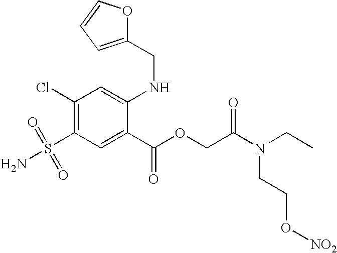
C1(Cl)=C(S(=O)(=O)N)C=C(C(OCC(N(CC)CCO[NO2])=O)=O)C(NCC2=CC=CO2)=C1
